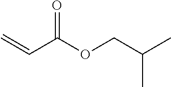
C(=O)(C=C)OCC(C)C
